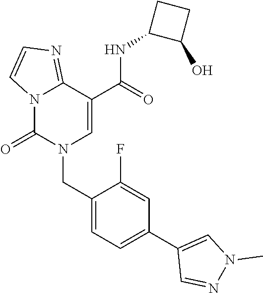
C12=NC=CN1C(=O)N(CC1=CC=C(C3=CN(C)N=C3)C=C1F)C=C2C(NC1C(O)CC1)=O
